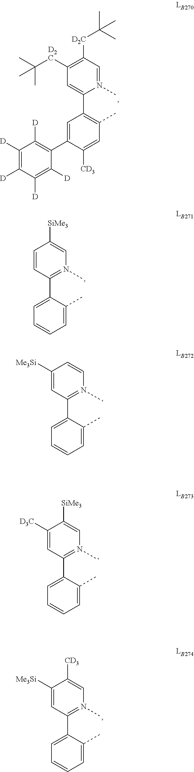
C(C)(C)(C)[D2C]C1=C([D2C]C(C)(C)C)C=C(C2=C(C)C=C([CD3])C(C3=C([D])C([D])=C([D])C([D])=C3[D])=C2)N(C)=C1.C1=CC([SiMe3])=CN(C)=C1C1=CC=CC=C1C.C1([Me3Si])=CC(C2=CC=CC=C2C)=N(C)C=C1.C1(C)=CC=CC=C1C1=N(C)C=C([SiMe3])C([D3C])=C1.C1([Me3Si])=CC(C2=CC=CC=C2C)=N(C)C=C1[CD3]
